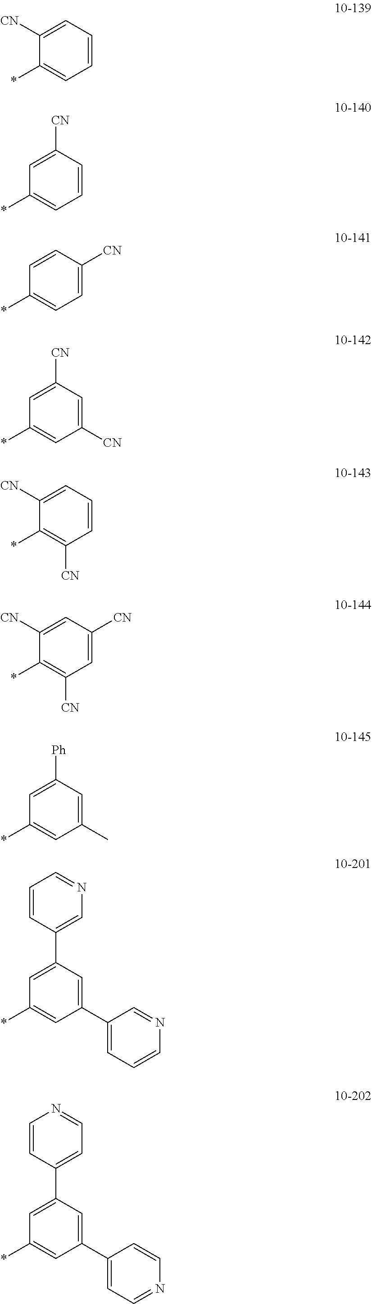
C1=C([CN])C(*)=CC=C1.C1=C([CN])C=CC=C1*.C1=CC([CN])=CC=C1*.C1=C([CN])C=C([CN])C=C1*.C1=C([CN])C(*)=C([CN])C=C1.C1=C([CN])C(*)=C([CN])C=C1[CN].C1=C([Ph])C=C(C)C=C1*.C1=C(C2=CN=CC=C2)C=C(C2=CC=CN=C2)C=C1*.C1=C(C2=CC=NC=C2)C=C(C2=CC=NC=C2)C=C1*
